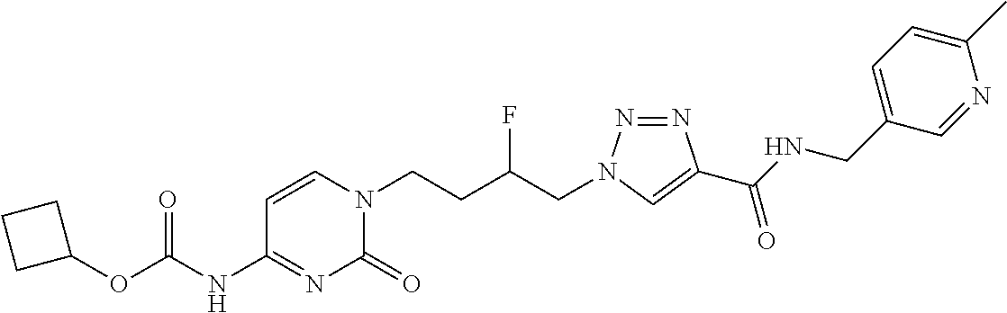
C1(NC(=O)OC2CCC2)=NC(=O)N(CCC(CN2N=NC(C(NCC3=CC=C(C)N=C3)=O)=C2)F)C=C1
